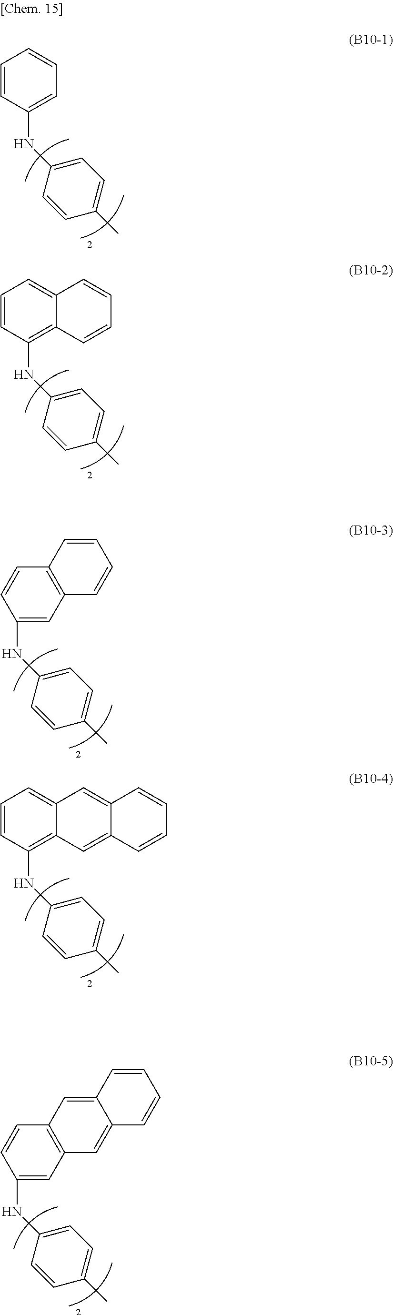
C1=CC(NC2=CC=C(C)C=C2)=CC=C1.C1=CC(NC2=CC=C(C)C=C2)=C2C(=C1)C=CC=C2.C1(NC2=CC=C(C)C=C2)=CC2=C(C=C1)C=CC=C2.C1=CC(NC2=CC=C(C)C=C2)=C2C(=C1)C=C1C(=C2)C=CC=C1.C1(NC2=CC=C(C)C=C2)=CC2=C(C=C1)C=C1C(=C2)C=CC=C1
